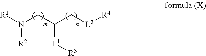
N(CC(C[L2][R4])[L1][R3])([R1])[R2]
